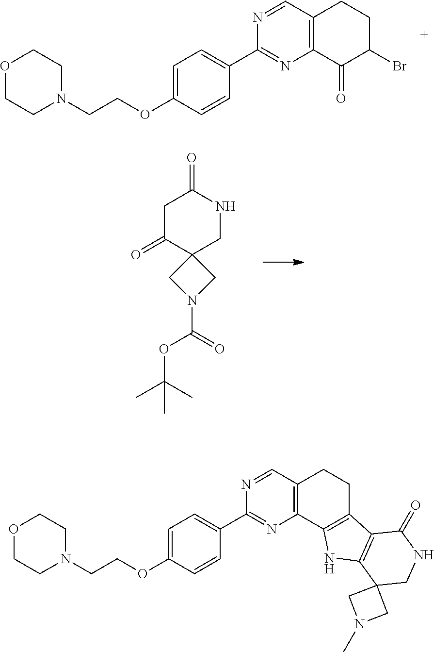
O1CCN(CCOC2=CC=C(C3=NC4=C(C=N3)CCC(Br)C4=O)C=C2)CC1.C1C(=O)C2(CNC1=O)CN(C(=O)OC(C)(C)C)C2.N1=CC2=C(N=C1C1=CC=C(OCCN3CCOCC3)C=C1)C1=C(CC2)C2=C(N1)C1(CNC2=O)CN(C)C1
